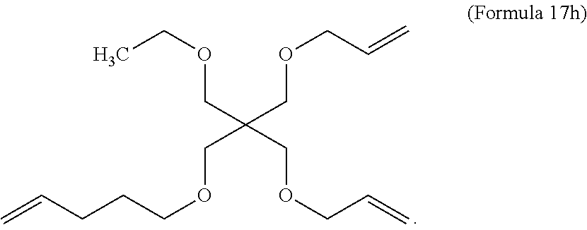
CCOCC(COCC=C)(COCC=C)COCCCC=C
